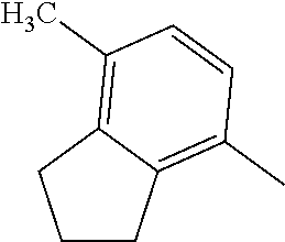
C1CC2=C(C)C=CC(C)=C2C1
